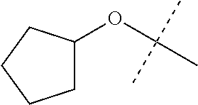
C1(OC(C)(C)C)CCCC1
